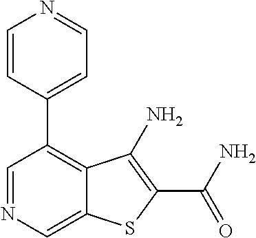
C1=NC=C2C(=C1C1=CC=NC=C1)C(N)=C(C(N)=O)S2
